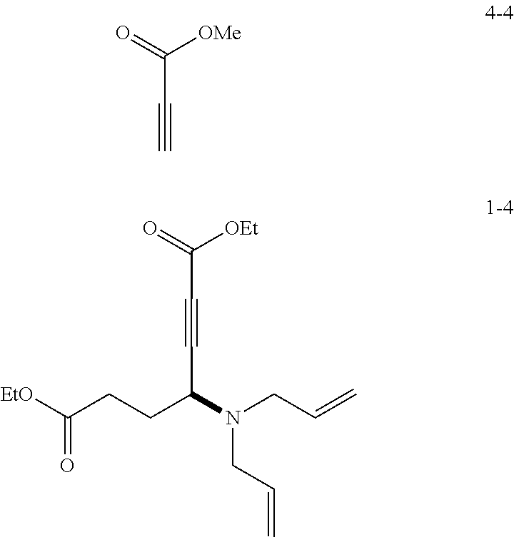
C(=C)CN(C(CCC([EtO])=O)C#CC([OEt])=O)CC=C.C(C#C)(=O)[OMe]
